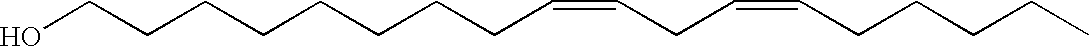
OCCCCCCCCC=CCC=CCCCCC
